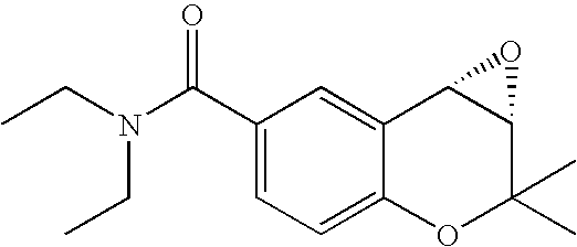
C1(C(N(CC)CC)=O)=CC=C2C(=C1)C1C(C(C)(C)O2)O1
